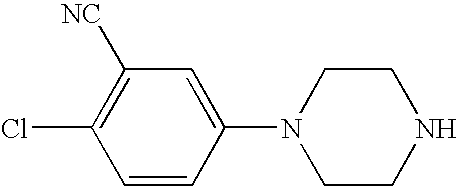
C1CNCCN1C1=CC([NC])=C(Cl)C=C1
